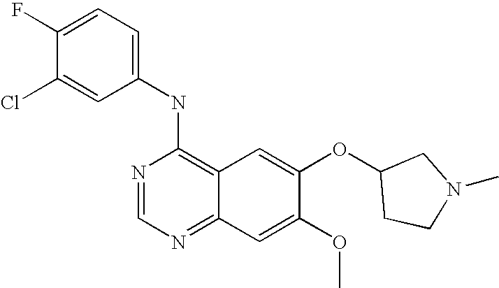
C1=C(Cl)C(F)=CC=C1NC1=C2C(=NC=N1)C=C(OC)C(OC1CCN(C)C1)=C2
